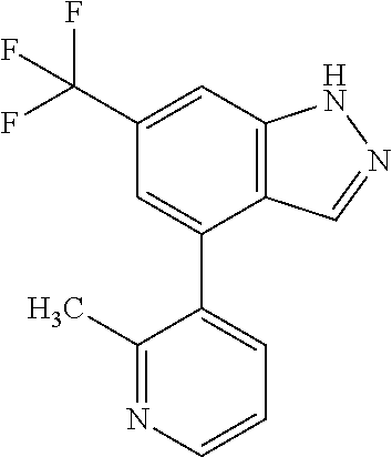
C12=C(C=C(C(F)(F)F)C=C1C1=CC=CN=C1C)NN=C2
